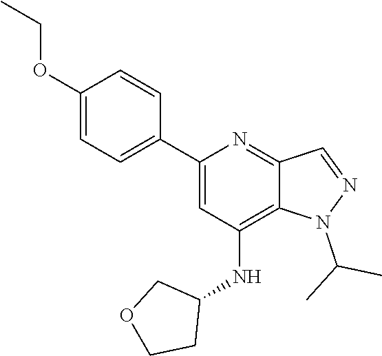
N1(C(C)C)N=CC2=NC(C3=CC=C(OCC)C=C3)=CC(NC3CCOC3)=C12
